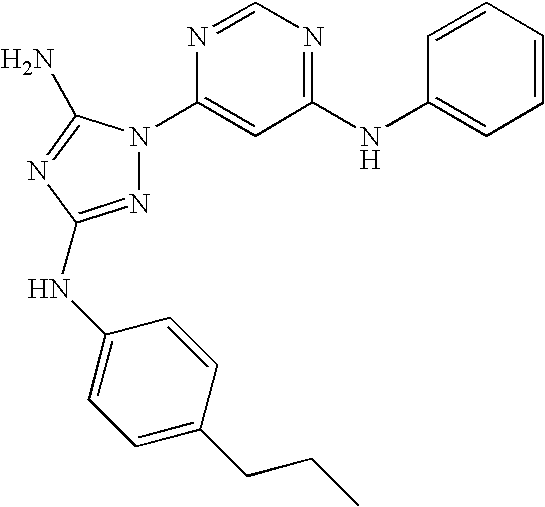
N1=C(NC2=CC=C(CCC)C=C2)N=C(N)N1C1=CC(NC2=CC=CC=C2)=NC=N1
